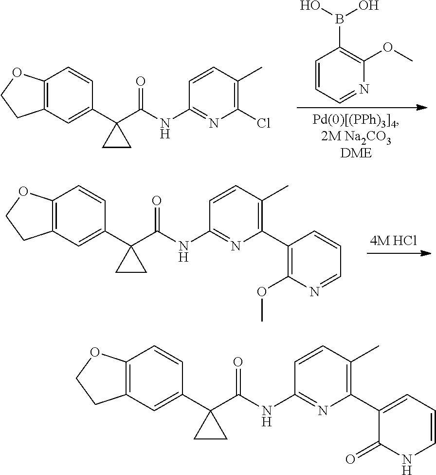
C1=CC=NC(OC)=C1B(O)O.C12=C(C=C(C3(C(NC4=NC(Cl)=C(C)C=C4)=O)CC3)C=C1)CCO2.C12=C(C=C(C3(C(NC4=NC(C5=C(OC)N=CC=C5)=C(C)C=C4)=O)CC3)C=C1)CCO2.C12=C(C=C(C3(C(NC4=NC(C5=CC=CNC5=O)=C(C)C=C4)=O)CC3)C=C1)CCO2
